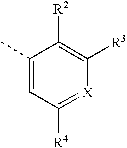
C1(C)=CC([R4])=[X]C([R3])=C1[R2]
